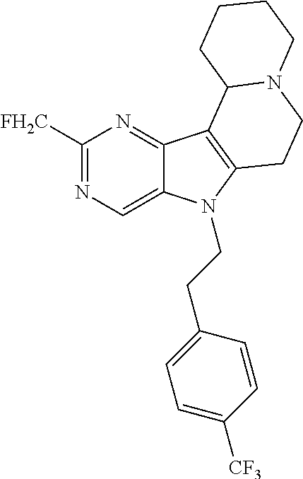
C1([FH2C])=NC=C2C(=N1)C1=C(N2CCC2=CC=C([CF3])C=C2)CCN2C1CCCC2
